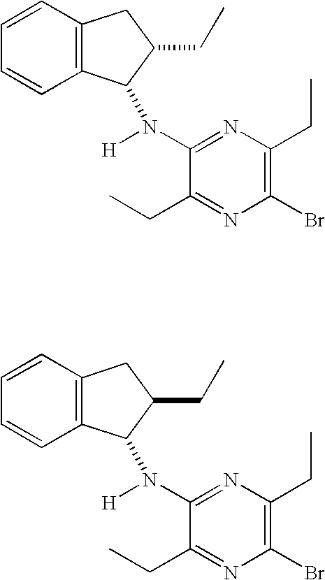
C1=CC2=C(C=C1)CC(CC)C2N(C1=NC(CC)=C(Br)N=C1CC)[H].C1=CC2=C(C=C1)CC(CC)C2N(C1=NC(CC)=C(Br)N=C1CC)[H]
